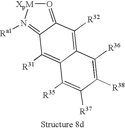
C12=C([R32])C3=O[XpM]N([Ra1])=C3C([R31])=C1C([R35])=C([R37])C([R38])=C2[R36]
